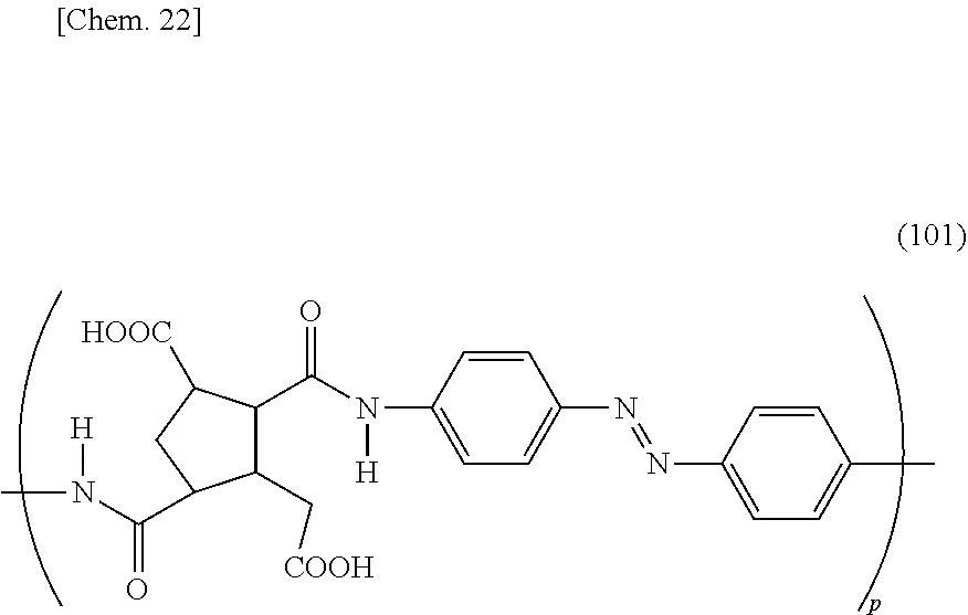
C1(C(N([H])C2=CC=C(N=NC3=CC=C(C)C=C3)C=C2)=O)C(C[COOH])C(C(N([H])C)=O)CC1[HOOC]
